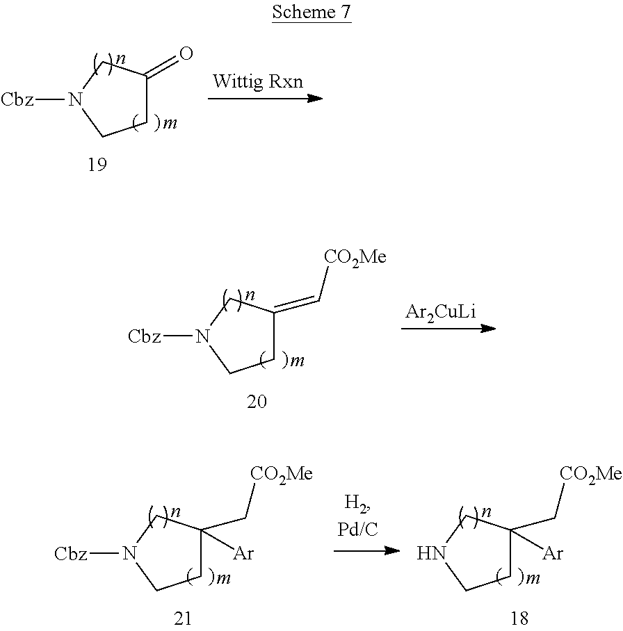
C1C(=O)CN([Cbz])C1.C1C(=C[CO2Me])CN([Cbz])C1.[Ar2CuLi].C1C(C[CO2Me])([Ar])CNC1.C1C(C[CO2Me])([Ar])CN([Cbz])C1
